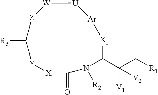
C1(C(C[R1])([V1])[V2])N([R2])C(=O)[X][Y]C([R3])[Z][W][U][Ar][X1]1
